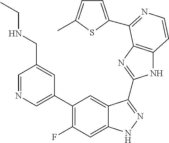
C1=C(C2=C(F)C=C3C(=C2)C(C2=NC4=C(N2)C=CN=C4C2=CC=C(C)S2)=NN3)C=C(CNCC)C=N1
